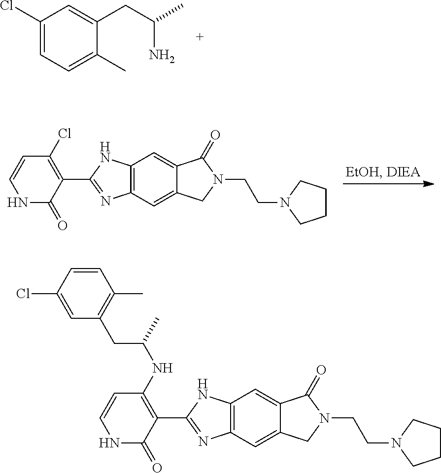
C1(Cl)=CC=C(C)C(CC(N)C)=C1.N1C(=O)C(C2=NC3=C(N2)C=C2C(=C3)CN(CCN3CCCC3)C2=O)=C(Cl)C=C1.N1C(=O)C(C2=NC3=C(N2)C=C2C(=C3)CN(CCN3CCCC3)C2=O)=C(NC(CC2=C(C)C=CC(Cl)=C2)C)C=C1
